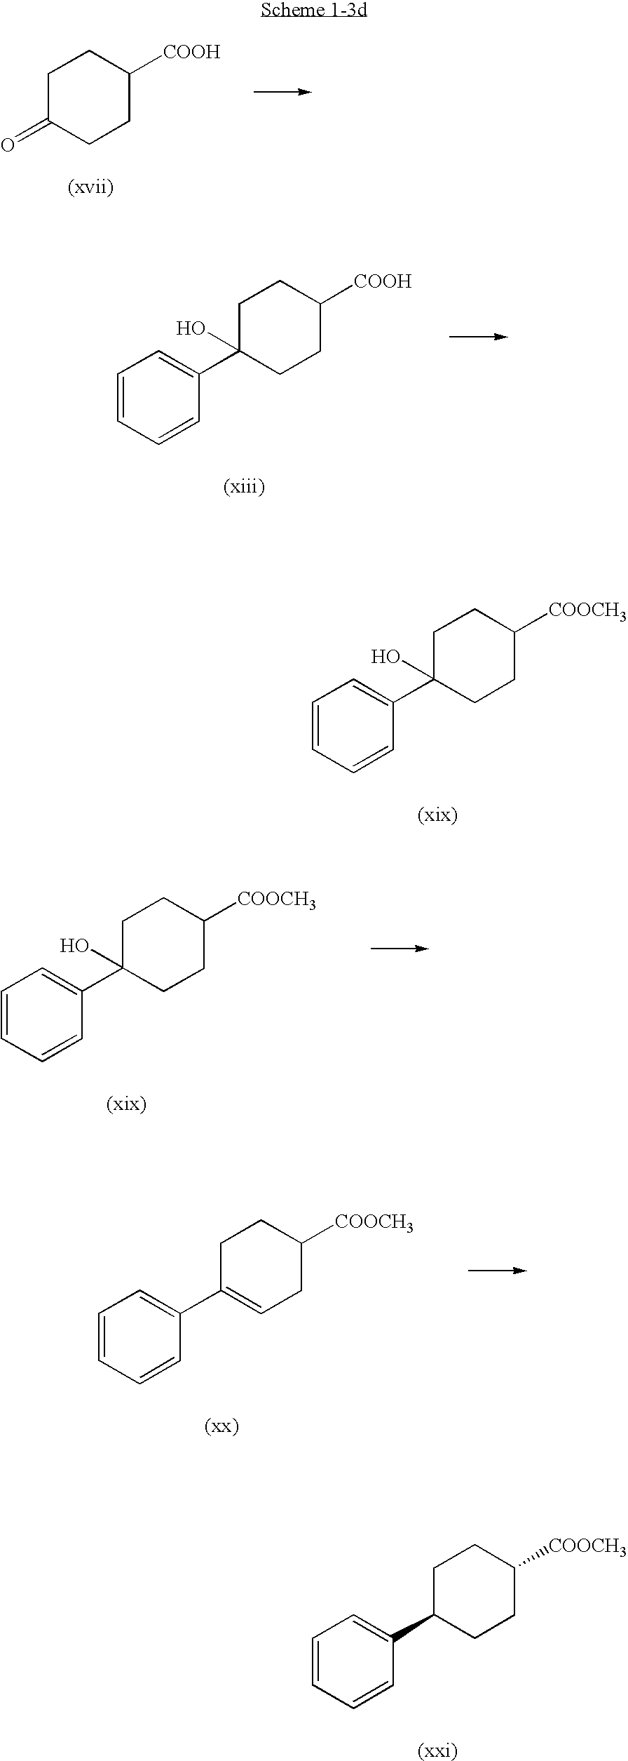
C1C(=O)CCC([COOH])C1.C1C(C2=CC=CC=C2)(O)CCC([COOH])C1.C1C(C2=CC=CC=C2)(O)CCC([COOCH3])C1.C1C(C2=CC=CC=C2)(O)CCC([COOCH3])C1.C1C(C2=CC=CC=C2)=CCC([COOCH3])C1.C1C(C2=CC=CC=C2)CCC([COOCH3])C1
